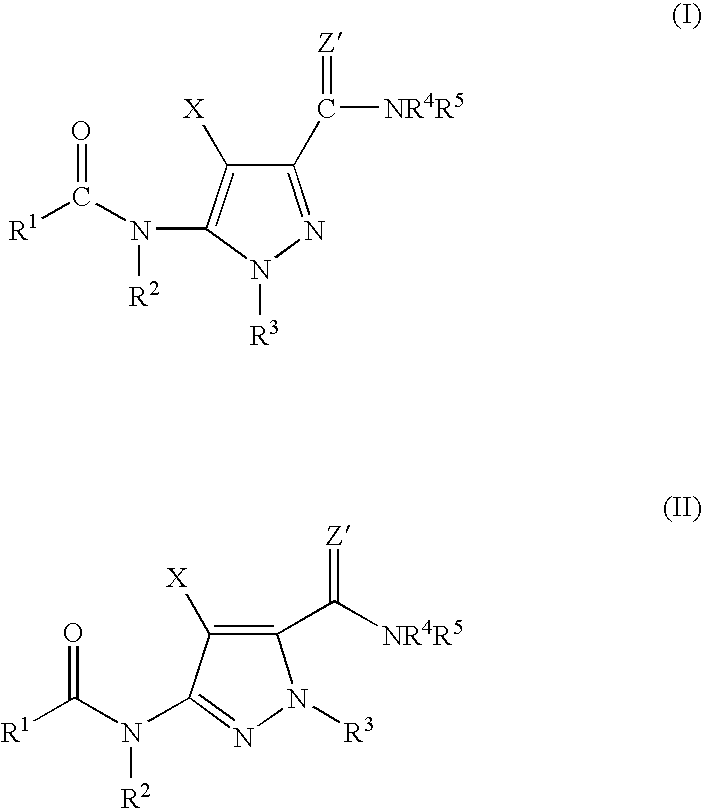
C1(C(=[Z])[NR4R5])=NN([R3])C(N([R2])C([R1])=O)=C1[X].C1(C([NR4R5])=[Z])=C([X])C(N(C([R1])=O)[R2])=NN1[R3]
